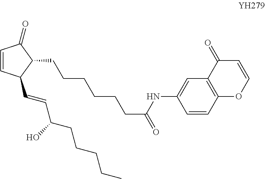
C1=CC(C=CC(CCCCC)O)C(CCCCCCC(=O)NC2=CC3=C(C=C2)OC=CC3=O)C1=O
